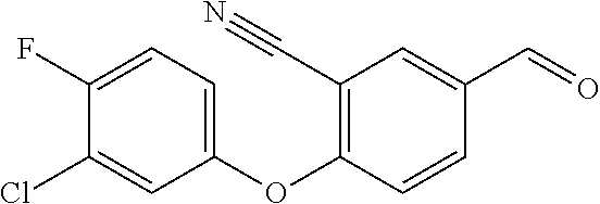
C1(OC2=C(C#N)C=C(C=O)C=C2)=CC=C(F)C(Cl)=C1
